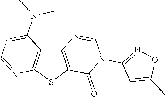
C12=C(SC3=C1C(N(C)C)=CC=N3)C(=O)N(C1=NOC(C)=C1)C=N2
